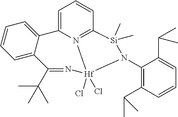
C1(N2[Si](C)(C)C3=N4C(=CC=C3)C3=CC=CC=C3C(C(C)(C)C)=N[Hf]24(Cl)Cl)=C(C(C)C)C=CC=C1C(C)C
